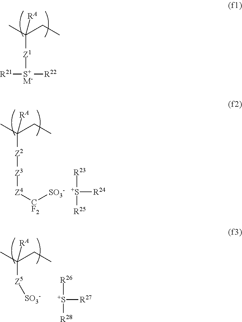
CC(CC)([Z1][S+M-]([R22])[R21])[RA].CC(CC)([Z2][Z3][Z4][CF2][SO3-])[RA].[R23][S+]([R24])[R25].CC(CC)([Z5][SO3-])[RA].[R26][S+]([R27])[R28]
